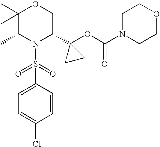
C1=C(S(=O)(=O)N2C(C3(OC(=O)N4CCOCC4)CC3)COC(C)(C)C2C)C=CC(Cl)=C1
